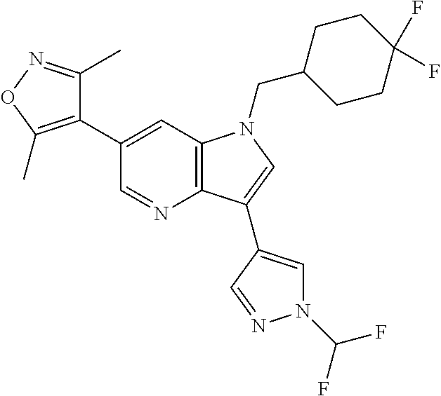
C12=C(C=C(C3=C(C)ON=C3C)C=N1)N(CC1CCC(F)(F)CC1)C=C2C1=CN(C(F)F)N=C1
